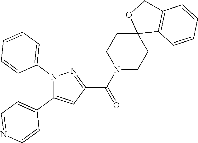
N1(C2=CC=CC=C2)C(C2=CC=NC=C2)=CC(C(N2CCC3(CC2)C2=C(CO3)C=CC=C2)=O)=N1
